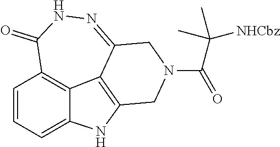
C(N1CC2=C3C4=C(C=CC=C4N2)C(=O)NN=C3C1)(=O)C(C)([NHCbz])C
